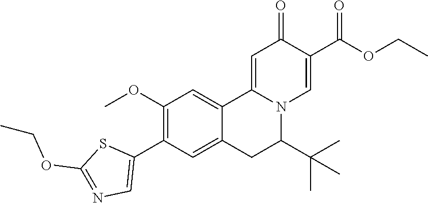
O(CC)C1=NC=C(C2=C(OC)C=C3C4=CC(=O)C(C(=O)OCC)=CN4C(C(C)(C)C)CC3=C2)S1
